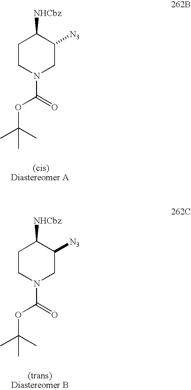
C1CN(C(=O)OC(C)(C)C)CC([N3])C1[NHCbz].C1CN(C(=O)OC(C)(C)C)CC([N3])C1[NHCbz]
